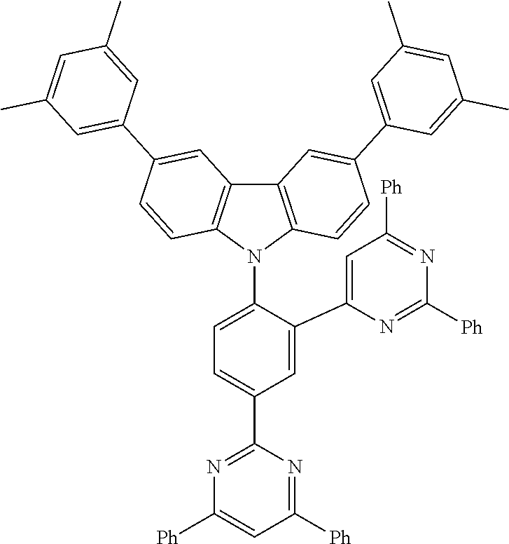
C1=C(C2=CC([Ph])=NC([Ph])=N2)C(N2C3=C(C4=C2C=CC(C2=CC(C)=CC(C)=C2)=C4)C=C(C2=CC(C)=CC(C)=C2)C=C3)=CC=C1C1=NC([Ph])=CC([Ph])=N1
